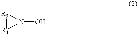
N1(O)[R3][R4]1
